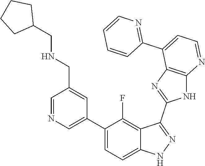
C1=NC=C(C2=CC=C3C(=C2F)C(C2=NC4=C(N2)N=CC=C4C2=NC=CC=C2)=NN3)C=C1CNCC1CCCC1
